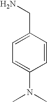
NCC1=CC=C(N(C)C)C=C1
